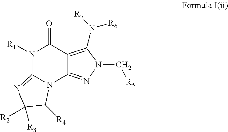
N1([R1])C2=NC([R2])([R3])C([R4])N2C2=NN(C[R5])C(N([R6])[R7])=C2C1=O
